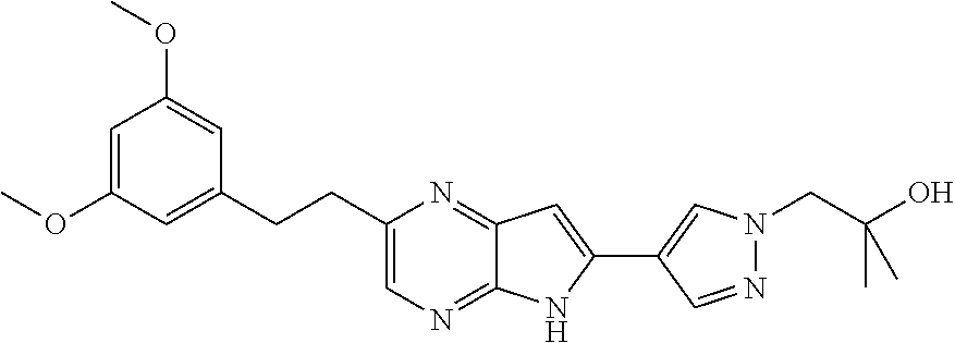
C1=C(OC)C=C(CCC2=CN=C3C(=N2)C=C(C2=CN(CC(O)(C)C)N=C2)N3)C=C1OC
